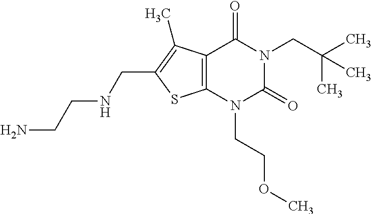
C12=C(N(CCOC)C(=O)N(CC(C)(C)C)C1=O)SC(CNCCN)=C2C
